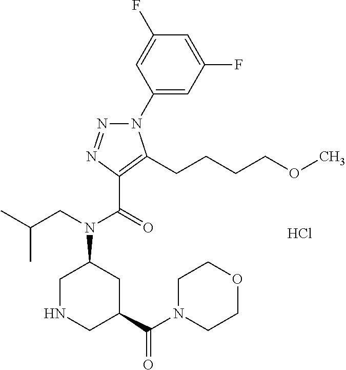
C1(N2N=NC(C(=O)N(CC(C)C)C3CNCC(C(N4CCOCC4)=O)C3)=C2CCCCOC)=CC(F)=CC(F)=C1.Cl
